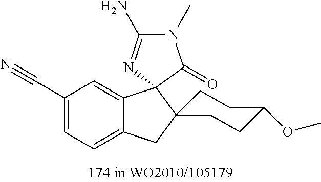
C1(C#N)=CC=C2C(=C1)C1(N=C(N)N(C)C1=O)C1(C2)CCC(OC)CC1
